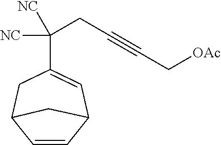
C1=CC2C=C(C([NC])(CC#CC[OAc])[NC])CC1C2
